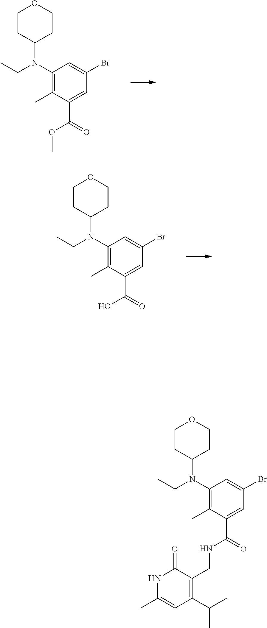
C1CC(N(C2=C(C)C(C(=O)OC)=CC(Br)=C2)CC)CCO1.C1CC(N(C2=C(C)C(C(=O)O)=CC(Br)=C2)CC)CCO1.C1CC(N(C2=C(C)C(C(=O)NCC3=C(C(C)C)C=C(C)NC3=O)=CC(Br)=C2)CC)CCO1
